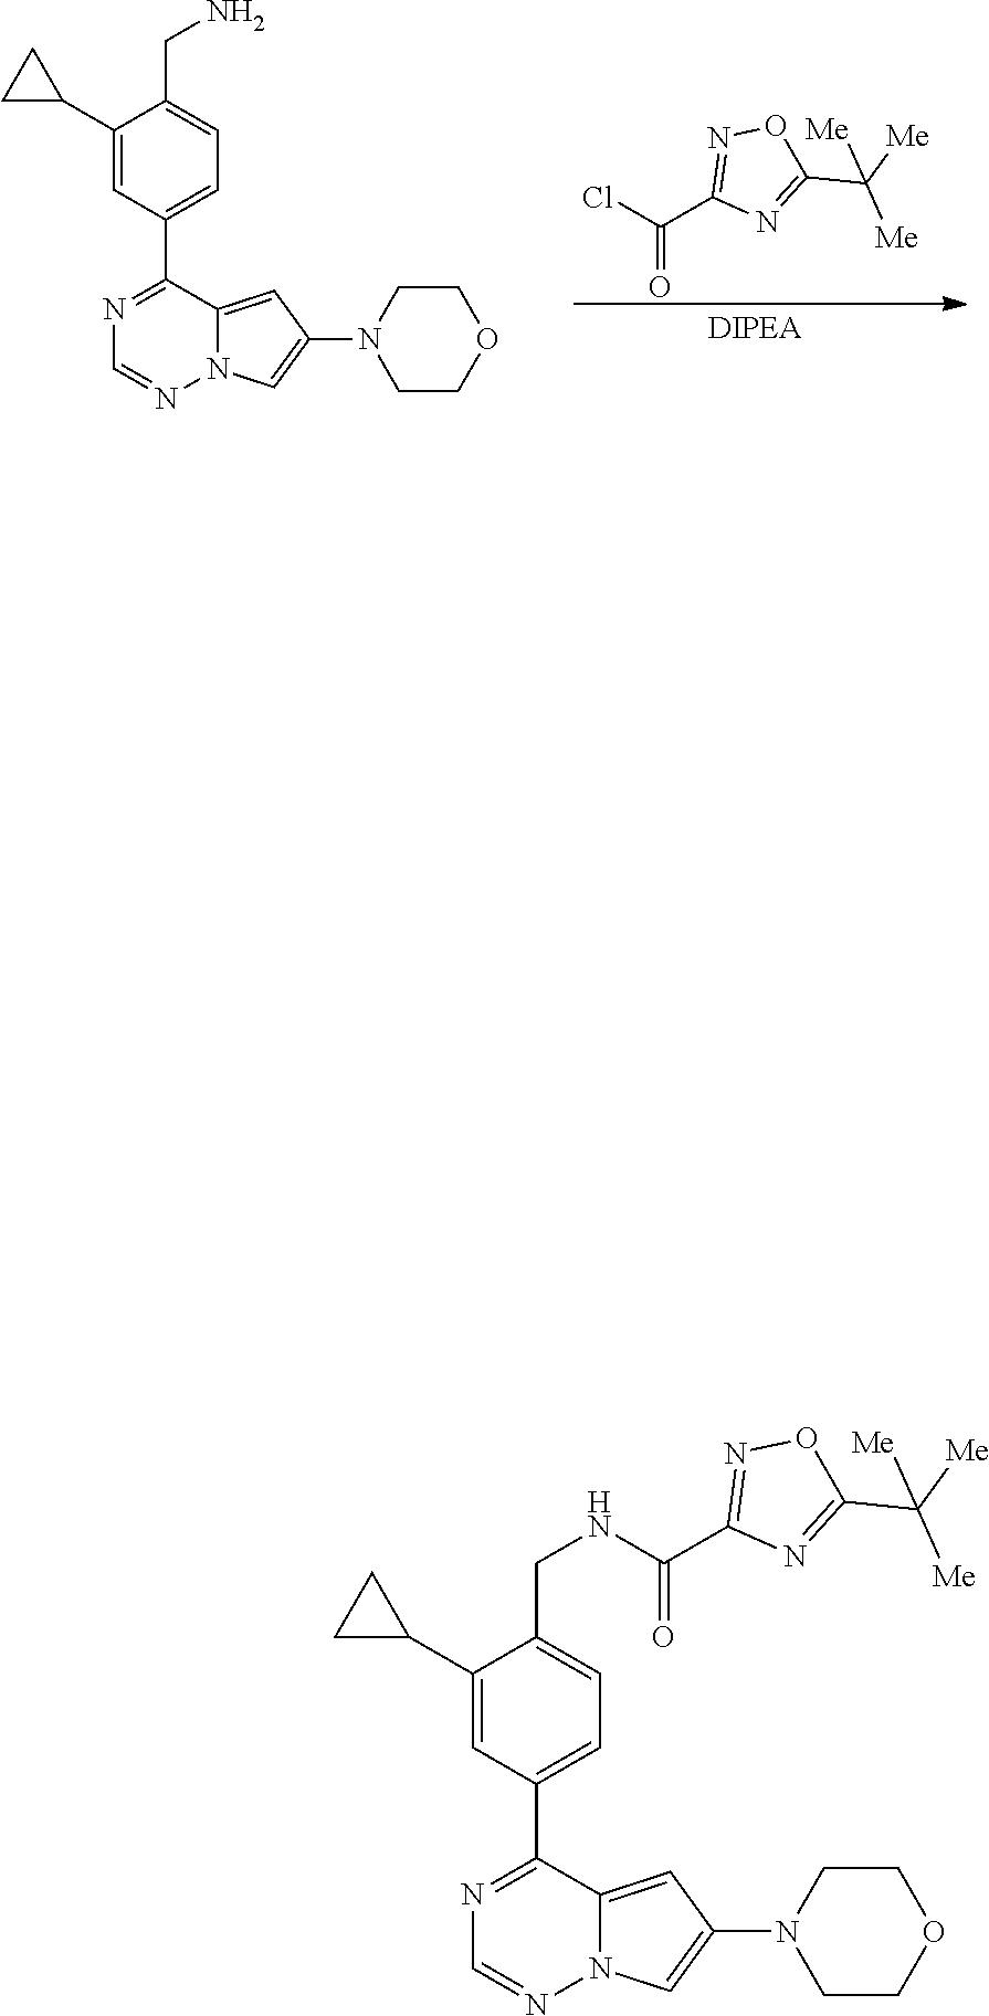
C1(C(=O)Cl)=NOC(C([Me])([Me])[Me])=N1.[DIPEA].C1(C2CC2)=CC(C2=NC=NN3C2=CC(N2CCOCC2)=C3)=CC=C1CN.C1(C2CC2)=CC(C2=NC=NN3C2=CC(N2CCOCC2)=C3)=CC=C1CNC(C1=NOC(C([Me])([Me])[Me])=N1)=O
